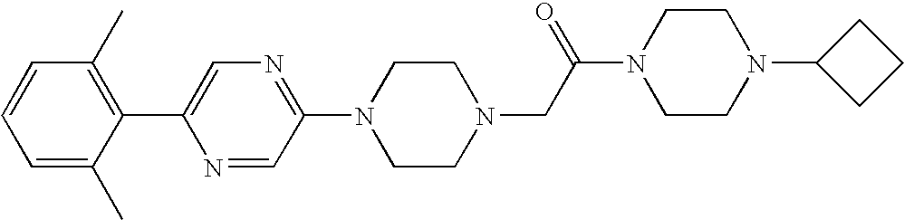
C1=C(C)C(C2=CN=C(N3CCN(CC(N4CCN(C5CCC5)CC4)=O)CC3)C=N2)=C(C)C=C1
